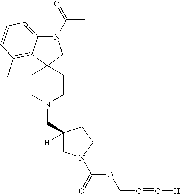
C1CN(CC2([H])CN(C(=O)OCC#C[H])CC2)CCC12CN(C(C)=O)C1=CC=CC(C)=C21
